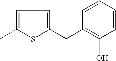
C1=C(C)SC(CC2=C(O)C=CC=C2)=C1
